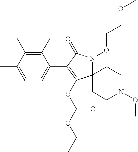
C12(N(OCCOC)C(=O)C(C3=CC=C(C)C(C)=C3C)=C1OC(OCC)=O)CCN(OC)CC2
